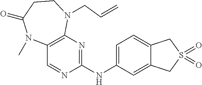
C12=CC=C(NC3=NC4=C(C=N3)N(C)C(=O)CCN4CC=C)C=C1CS(=O)(=O)C2
